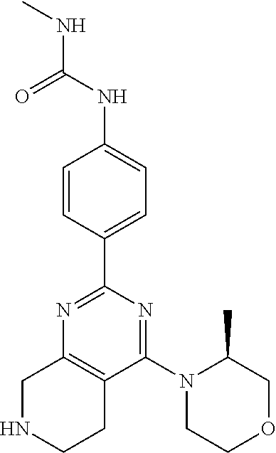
C1NCCC2=C1N=C(C1=CC=C(NC(NC)=O)C=C1)N=C2N1CCOCC1C
